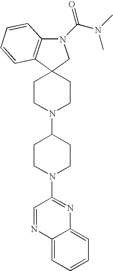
C12(CCN(C3CCN(C4=NC5=CC=CC=C5N=C4)CC3)CC1)CN(C(N(C)C)=O)C1=C2C=CC=C1
